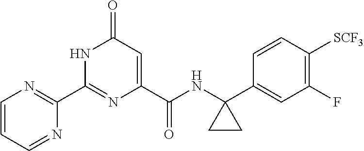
C1(=O)C=C(C(NC2(C3=CC(F)=C([SCF3])C=C3)CC2)=O)N=C(C2=NC=CC=N2)N1
